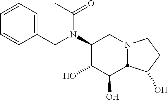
C1(N(C(C)=O)CC2=CC=CC=C2)C(O)C(O)C2N(C1)CCC2O
